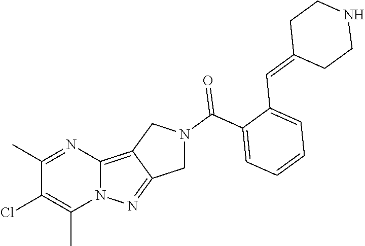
C1(C)=NC2=C3C(=NN2C(C)=C1Cl)CN(C(C1=CC=CC=C1C=C1CCNCC1)=O)C3
